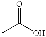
O=C(C)O
